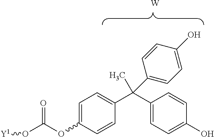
C1=C(OC(O[Y1])=O)C=CC(C(C2=CC=C(O)C=C2)(C2=CC=C(O)C=C2)C)=C1.[W]
